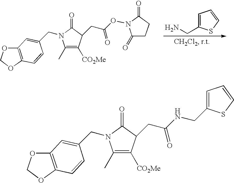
C12=C(C=CC(CN3C(C)=C([CO2Me])C(CC(ON4C(=O)CCC4=O)=O)C3=O)=C1)OCO2.C1=C(CN)SC=C1.C12=C(C=CC(CN3C(C)=C([CO2Me])C(CC(NCC4=CC=CS4)=O)C3=O)=C1)OCO2
